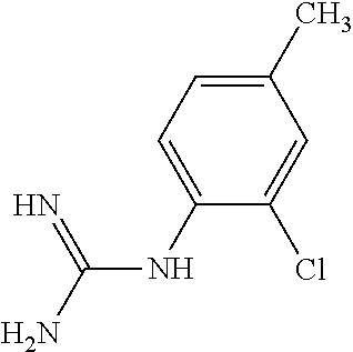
C(NC1=CC=C(C)C=C1Cl)(N)=N
